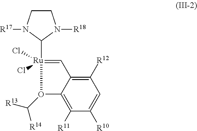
C1=[Ru](C2N([R18])CCN2[R17])(Cl)(Cl)O(C([R13])[R14])C2=C([R11])C([R10])=CC([R12])=C12
